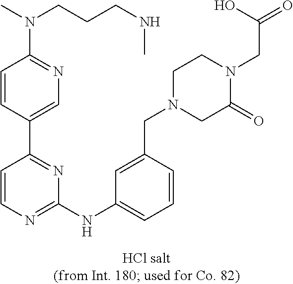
C1(NC2=CC=CC(CN3CC(=O)N(CC(O)=O)CC3)=C2)=NC=CC(C2=CN=C(N(CCCNC)C)C=C2)=N1
